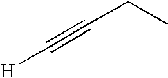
[H]C#CCC
